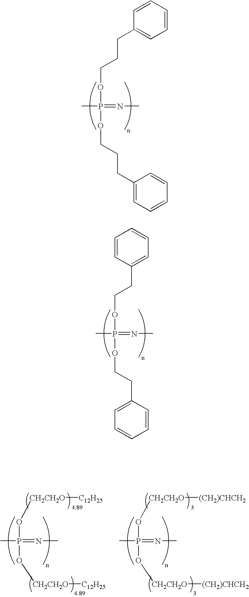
CP(=NC)(OCCCC1=CC=CC=C1)OCCCC1=CC=CC=C1.CP(=NC)(OCCC1=CC=CC=C1)OCCC1=CC=CC=C1.CP(=NC)(O[CH2CH2O][C12H25])O[CH2CH2O][C12H25].CP(=NC)(O[CH2CH2O][(CH2)CHCH2])O[CH2CH2O][(CH2)CHCH2]
